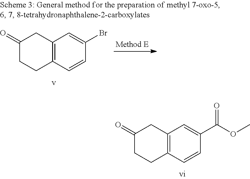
C12=C(C=CC(Br)=C1)CCC(=O)C2.C12=C(C=CC(C(OC)=O)=C1)CCC(=O)C2
